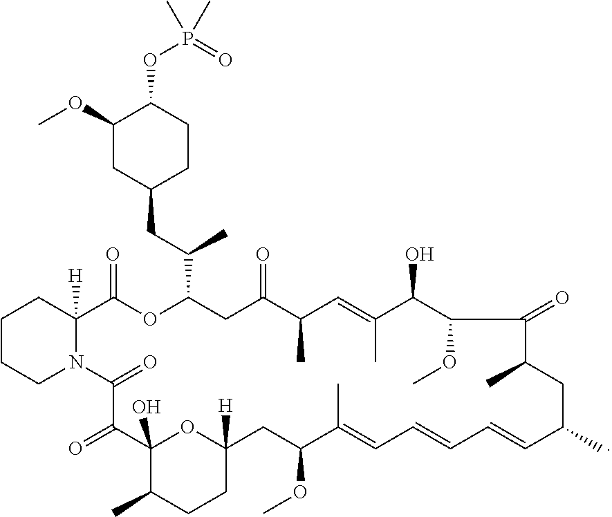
C1CCN2C([H])(C1)C(=O)OC(C(CC1CCC(OP(=O)(C)C)C(OC)C1)C)CC(=O)C(C)C=C(C)C(O)C(OC)C(=O)C(C)CC(C)C=CC=CC=C(C)C(OC)CC1([H])CCC(C)C(O)(C(=O)C2=O)O1
